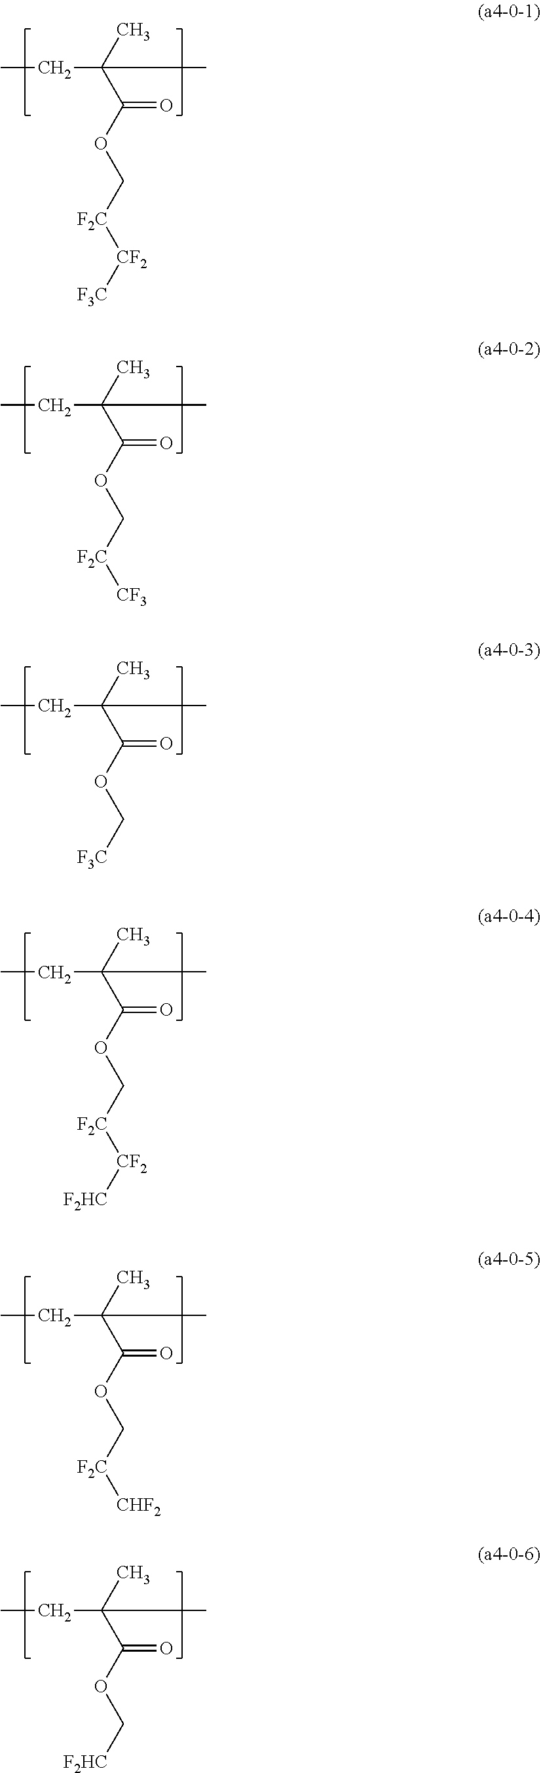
CCC(C(OC[F2C][CF2][F3C])=O)(C)C.CCC(C(OC[F2C][CF3])=O)(C)C.CCC(C(OC[F3C])=O)(C)C.CCC(C(OC[F2C][CF2][F2HC])=O)(C)C.CCC(C(OC[F2C][CHF2])=O)(C)C.CCC(C(OC[F2HC])=O)(C)C
